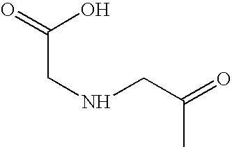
O=C(O)CNCC(=O)C
